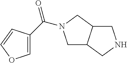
C1C2C(CN1C(=O)C1=COC=C1)CNC2
